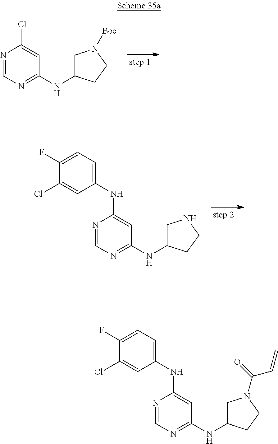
N1=CN=C(NC2CN([Boc])CC2)C=C1Cl.N1=CN=C(NC2CNCC2)C=C1NC1=CC=C(F)C(Cl)=C1.N1=CN=C(NC2CN(C(=O)C=C)CC2)C=C1NC1=CC=C(F)C(Cl)=C1
